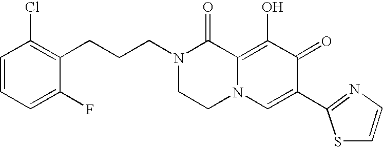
C1(CCCN2CCN3C(=C(O)C(=O)C(C4=NC=CS4)=C3)C2=O)=C(Cl)C=CC=C1F
